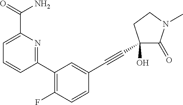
C1=C(C(=O)N)N=C(C2=C(F)C=CC(C#CC3(O)C(=O)N(C)CC3)=C2)C=C1
